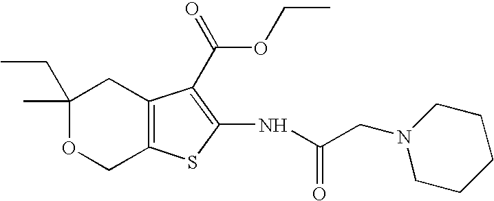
O1CC2=C(CC1(CC)C)C(C(OCC)=O)=C(NC(=O)CN1CCCCC1)S2
